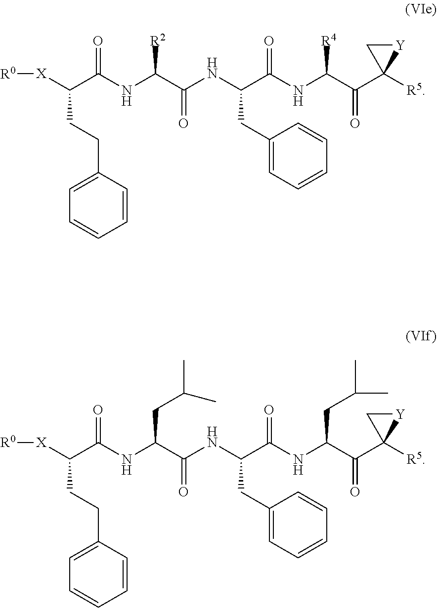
[R0][X]C(C(NC(C(NC(C(NC(C(C1([R5])[Y]C1)=O)[R4])=O)CC1=CC=CC=C1)=O)[R2])=O)CCC1=CC=CC=C1.[R0][X]C(C(NC(C(NC(C(NC(C(C1([R5])[Y]C1)=O)CC(C)C)=O)CC1=CC=CC=C1)=O)CC(C)C)=O)CCC1=CC=CC=C1
